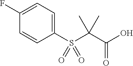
C1(S(C(C(O)=O)(C)C)(=O)=O)=CC=C(F)C=C1
